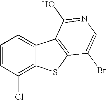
C1=CC(Cl)=C2C(=C1)C1=C(S2)C(Br)=CN=C1O
